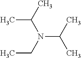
CC(C)N(CC)C(C)C
